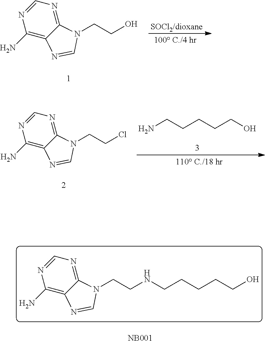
C1=NC(N)=C2C(=N1)N(CCO)C=N2.C1=NC(N)=C2C(=N1)N(CCCl)C=N2.NCCCCCO.C1=NC(N)=C2C(=N1)N(CCNCCCCCO)C=N2.[NB001]
